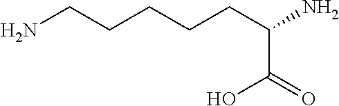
NCCCCCC(C(=O)O)N
